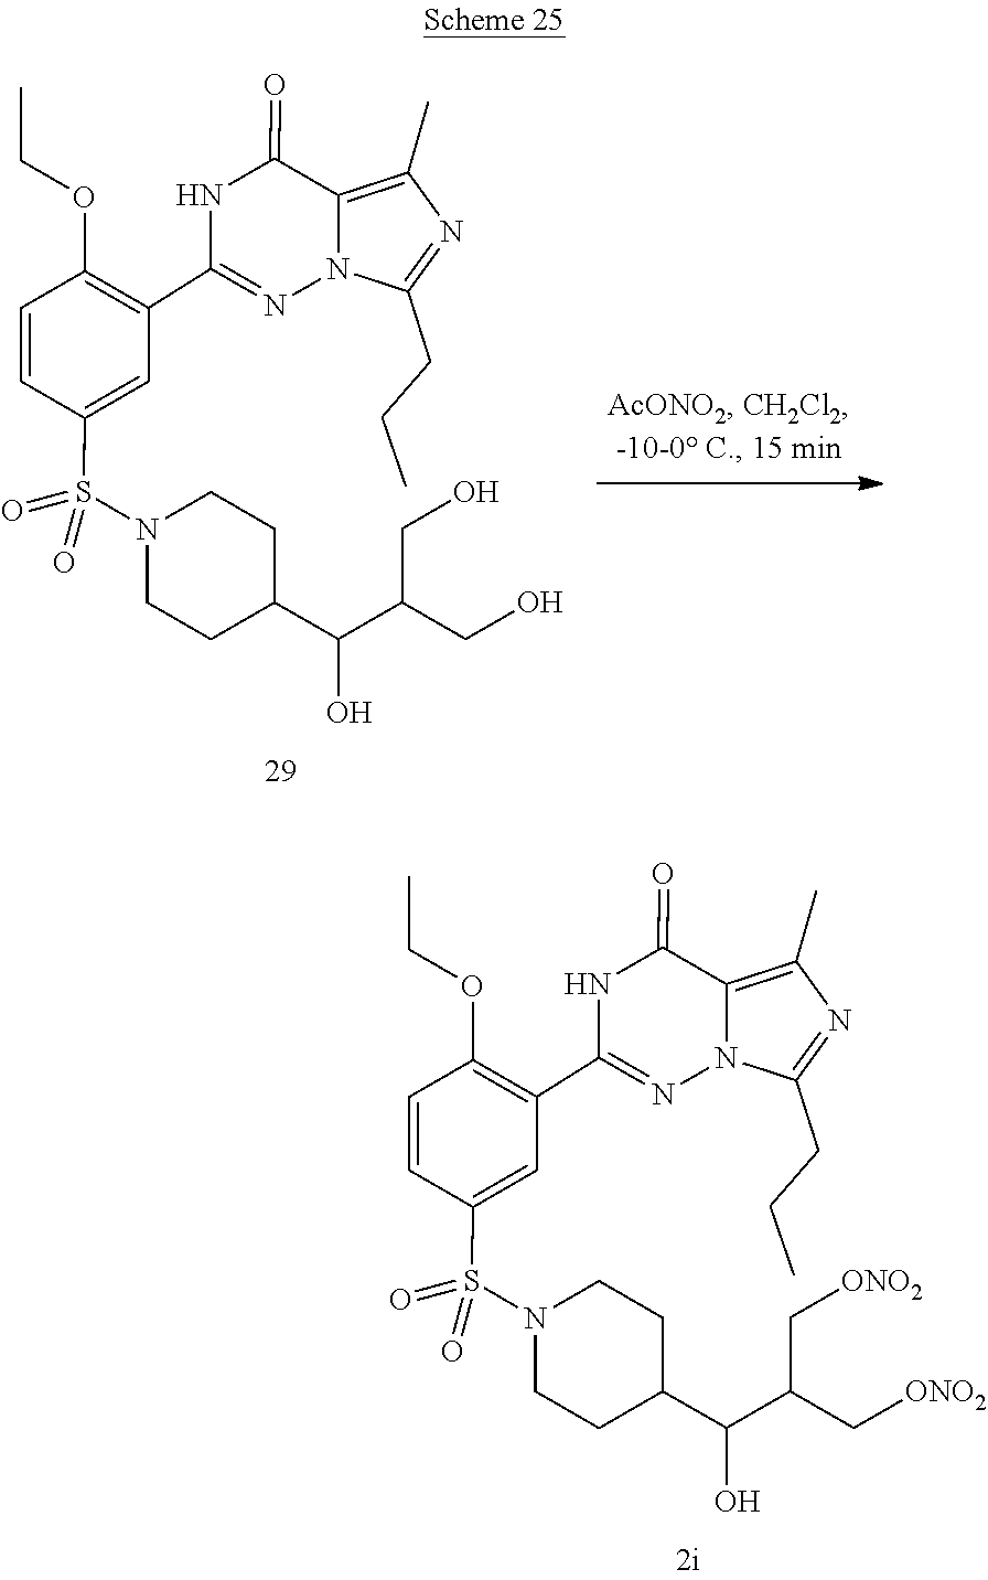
C1(C(O)C(CO)CO)CCN(S(=O)(=O)C2=CC(C3=NN4C(=C(C)N=C4CCC)C(=O)N3)=C(OCC)C=C2)CC1.C1(C(O)C(C[ONO2])C[ONO2])CCN(S(=O)(=O)C2=CC(C3=NN4C(=C(C)N=C4CCC)C(=O)N3)=C(OCC)C=C2)CC1
